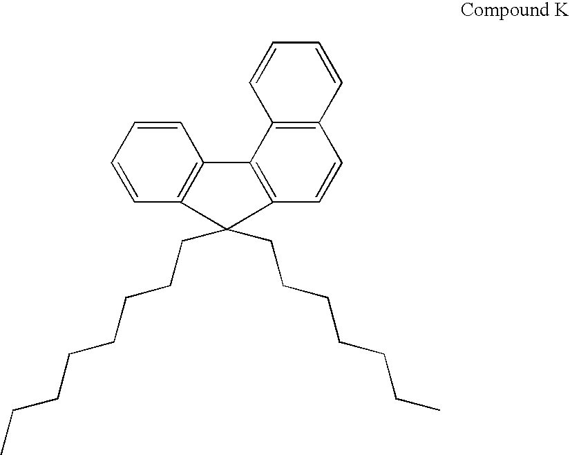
C1=CC=CC2=C1C(CCCCCCCC)(CCCCCCC)C1=C2C2=C(C=C1)C=CC=C2
